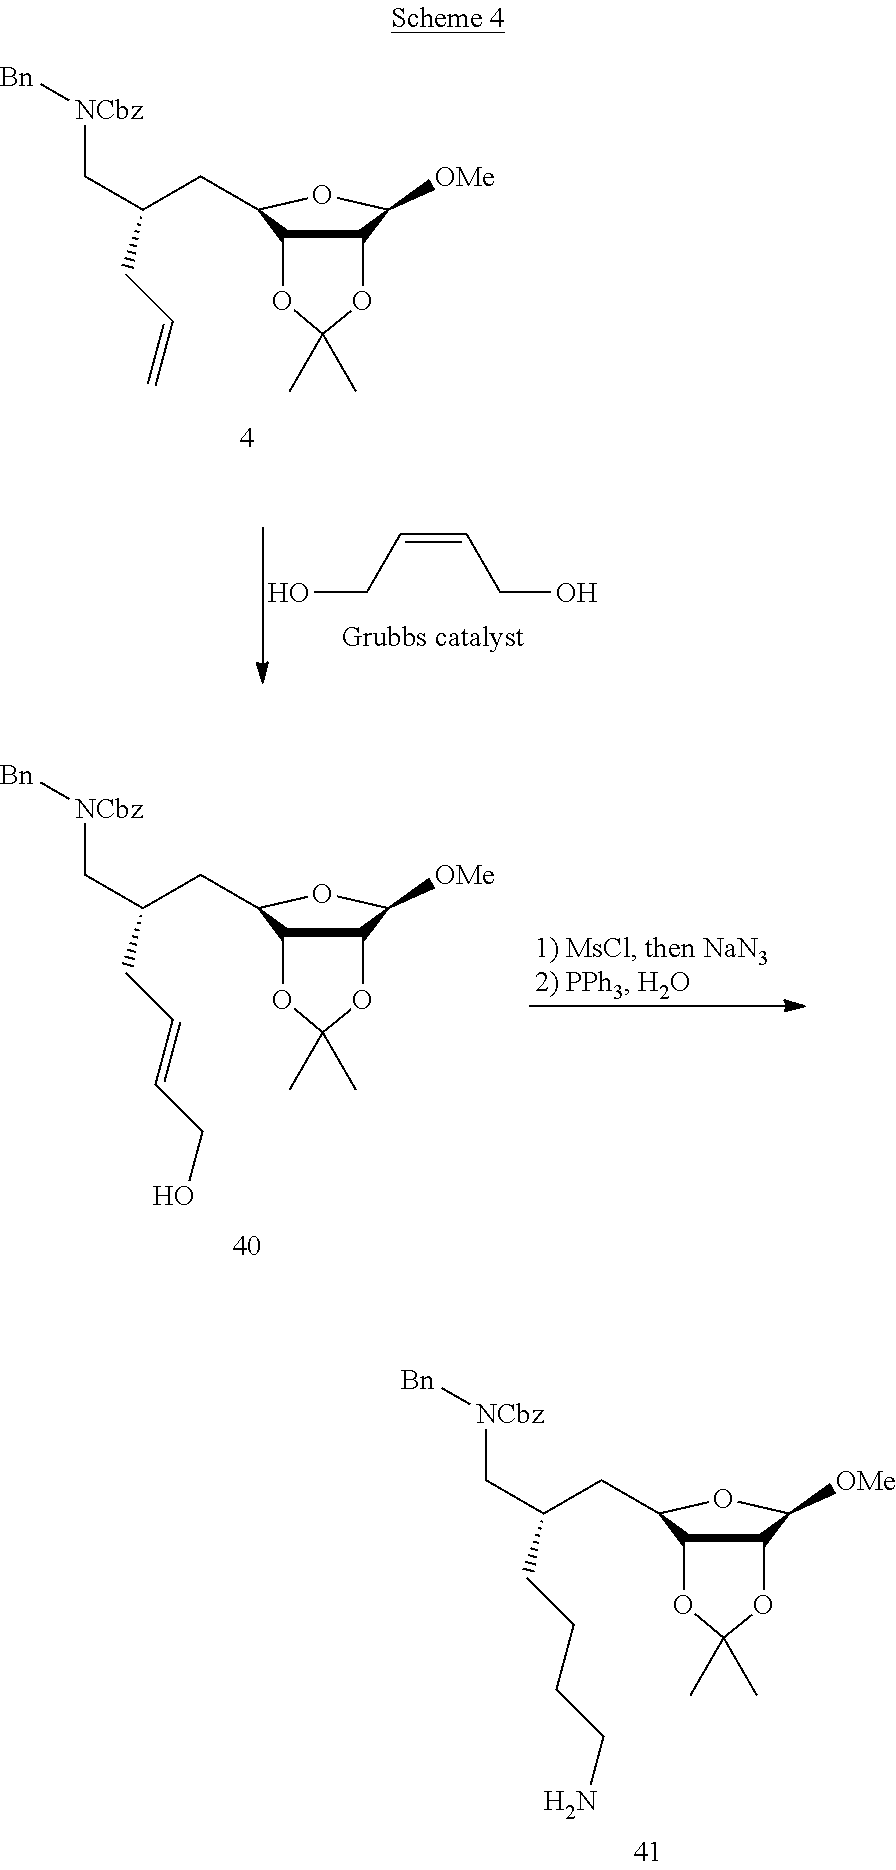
C12C(C(CC(C[NCbz][Bn])CC=C)OC1[OMe])OC(C)(C)O2.OCC=CCO.C12C(C(CC(C[NCbz][Bn])CC=CCO)OC1[OMe])OC(C)(C)O2.C12C(C(CC(C[NCbz][Bn])CCCCN)OC1[OMe])OC(C)(C)O2
